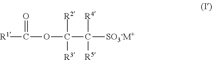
[R1]C(OC(C([SO3-M+])([R4])[R5])([R2])[R3])=O
